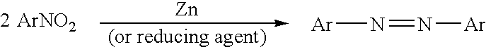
[ArNO2].[Zn].[Ar]N=N[Ar]
